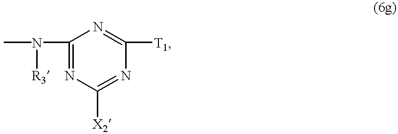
CN([R3])C1=NC([X2])=NC([T1])=N1
